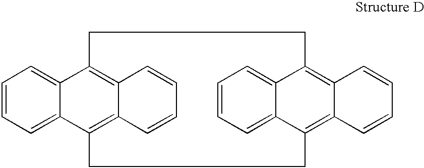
C1=CC=C2C(=C1)C1=C3C(=C2CCC2=C4C(=C(C5=CC=CC=C52)CC1)C=CC=C4)C=CC=C3
